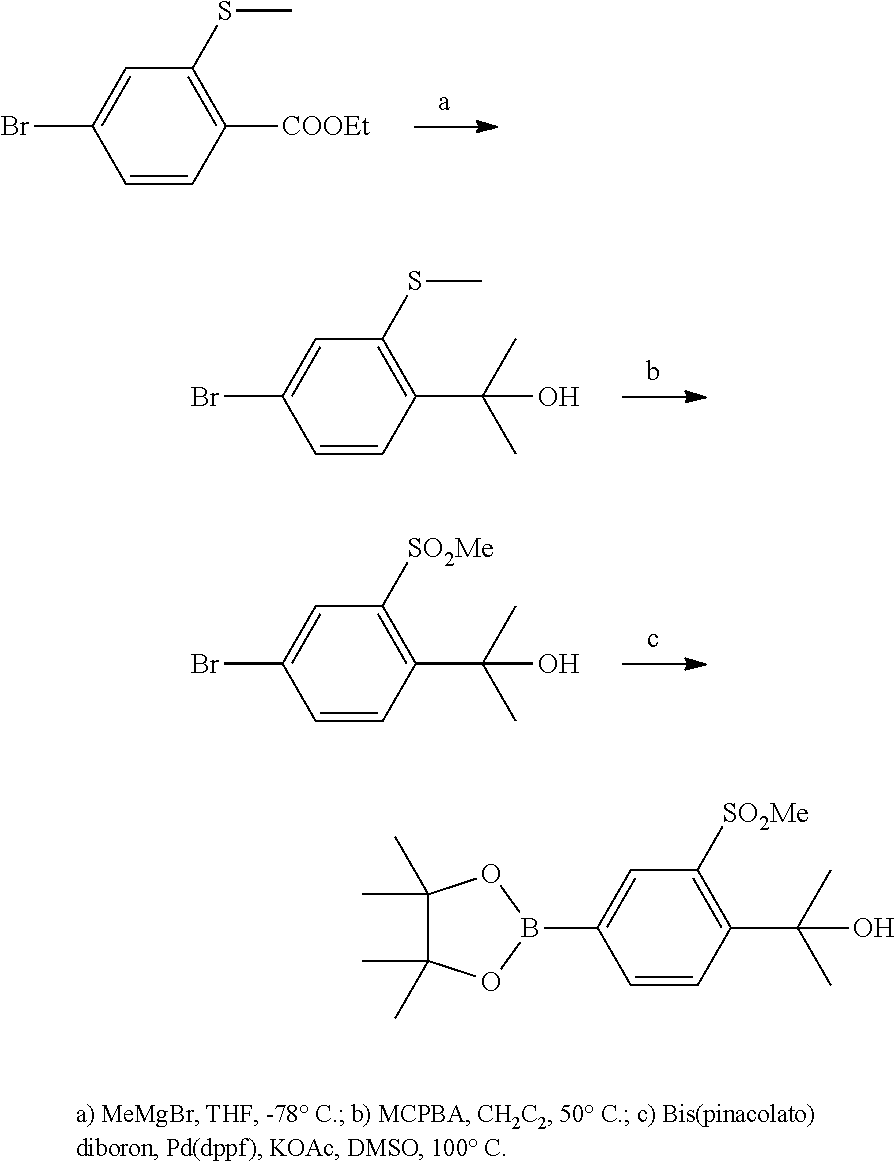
C1=CC([COOEt])=C(SC)C=C1Br.C1=CC(C(C)(C)O)=C(SC)C=C1Br.C1=CC(C(C)(C)O)=C([SO2Me])C=C1Br.C1=CC(C(C)(C)O)=C([SO2Me])C=C1B1OC(C)(C)C(C)(C)O1
